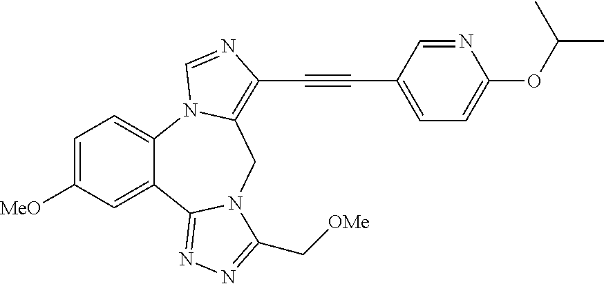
C1=C([MeO])C=C2C(=C1)N1C(=C(C#CC3=CC=C(OC(C)C)N=C3)N=C1)CN1C2=NN=C1C[OMe]
